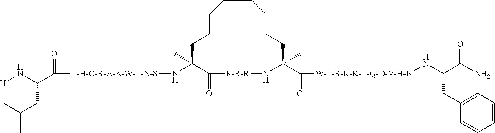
C1CCC=CCCCC(C(=O)[W-L-R-K-K-L-Q-D-V-H-N]NC(C(N)=O)CC2=CC=CC=C2)(C)N[R-R-R]C(=O)C1(C)N[L-H-Q-R-A-K-W-L-N-S]C(=O)C(N[H])CC(C)C
